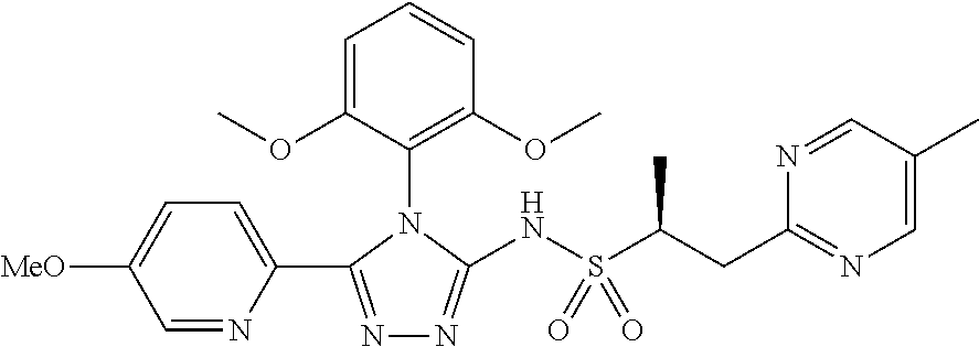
N1=C(C2=CC=C([MeO])C=N2)N(C2=C(OC)C=CC=C2OC)C(NS(C(CC2=NC=C(C)C=N2)C)(=O)=O)=N1
